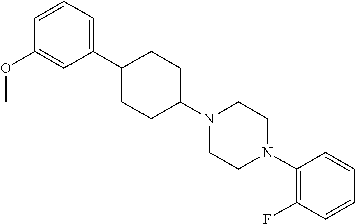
C1(C2CCC(N3CCN(C4=C(F)C=CC=C4)CC3)CC2)=CC=CC(OC)=C1
